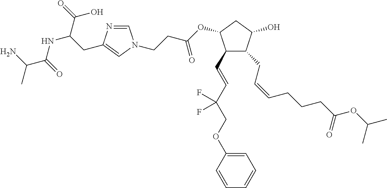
C1(C=CC(COC2=CC=CC=C2)(F)F)C(CC=CCCCC(=O)OC(C)C)C(O)CC1OC(=O)CCN1C=NC(CC(C(O)=O)NC(=O)C(C)N)=C1
